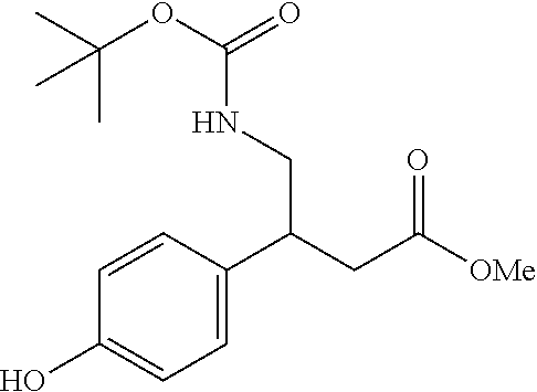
C1=CC(C(CNC(=O)OC(C)(C)C)CC([OMe])=O)=CC=C1O
